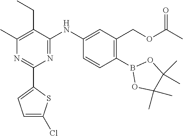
C1(C2=CC=C(Cl)S2)=NC(C)=C(CC)C(NC2=CC(COC(C)=O)=C(B3OC(C)(C)C(C)(C)O3)C=C2)=N1
